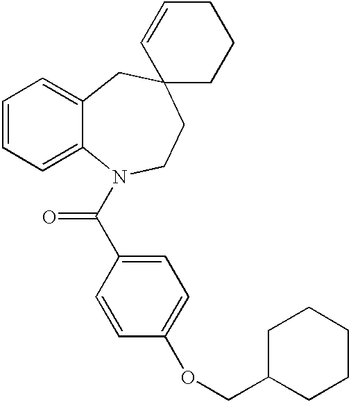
C1=CC=C2C(=C1)CC1(CCN2C(C2=CC=C(OCC3CCCCC3)C=C2)=O)CCCC=C1
